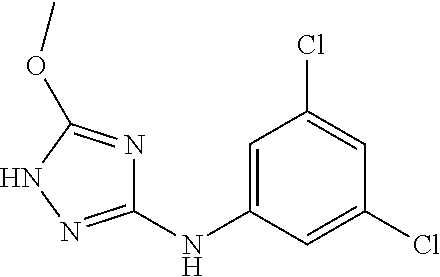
C1(NC2=CC(Cl)=CC(Cl)=C2)=NNC(OC)=N1
